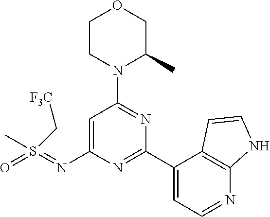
C1=C(N=S(=O)(C[F3C])C)N=C(C2=CC=NC3=C2C=CN3)N=C1N1C(C)COCC1
